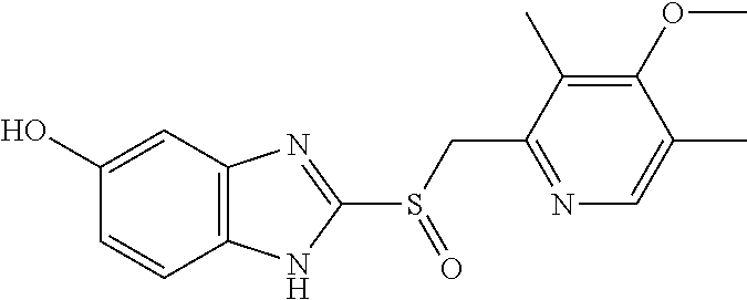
C1(OC)=C(C)C(CS(C2=NC3=C(N2)C=CC(O)=C3)=O)=NC=C1C
